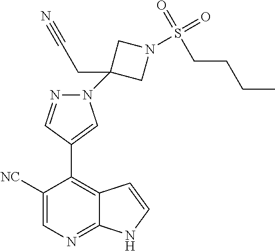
N1(C2(CC#N)CN(S(=O)(CCCC)=O)C2)N=CC(C2=C3C(=NC=C2[NC])NC=C3)=C1
